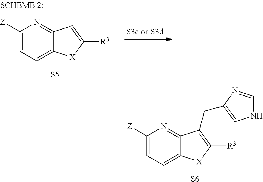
[S6].C1([Z])=CC=C2C(=N1)C(CC1=CNC=N1)=C([R3])[X]2.C1([Z])=CC=C2C(=N1)C=C([R3])[X]2.[S5]
